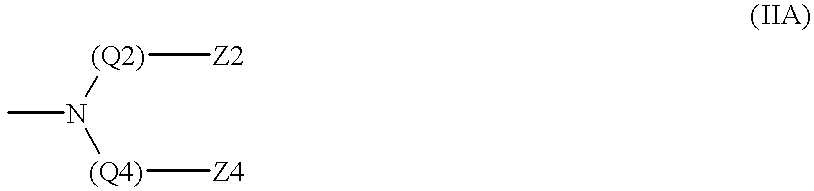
N([(Q4)][Z4])([(Q2)][Z2])C
